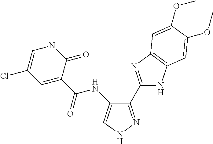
C1(C2=NC3=C(N2)C=C(OC)C(OC)=C3)=NNC=C1NC(C1=CC(Cl)=CNC1=O)=O
